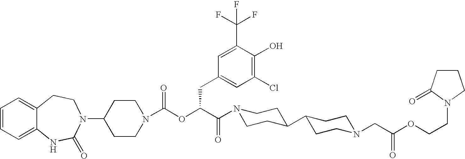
C1=CC=C2C(=C1)CCN(C1CCN(C(OC(C(N3CCC(C4CCN(CC(OCCN5C(=O)CCC5)=O)CC4)CC3)=O)CC3=CC(Cl)=C(O)C(C(F)(F)F)=C3)=O)CC1)C(=O)N2
